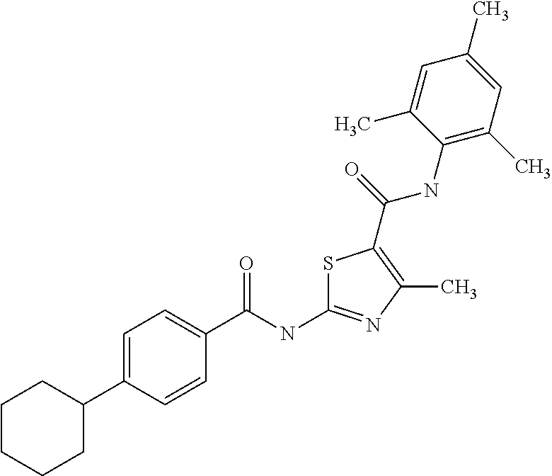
S1C(NC(C2=CC=C(C3CCCCC3)C=C2)=O)=NC(C)=C1C(=O)NC1=C(C)C=C(C)C=C1C
